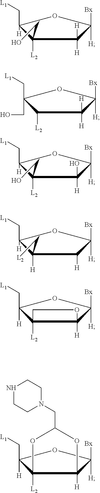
[H]C1([Bx])C([H])([H])C([L2])(CO)C([H])(C[L1])O1.[H]C1([Bx])C([H])([H])C([L2])C(CO)(C[L1])O1.[H]C1([Bx])C([H])(O)C([L2])(CO)C([H])(C[L1])O1.[H]C1([Bx])C([H])C([H])(C[L2])C([H])(C[L1])O1.[H]C1([Bx])C2([H])C([L2])(C([H])(C[L1])O1)CO2.N1CCN(CC2OC3([H])C([H])([Bx])OC([H])(C[L1])C3([L2])O2)CC1
